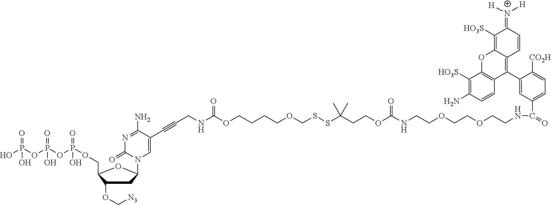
N1=C(N)C(C#CCNC(OCCCCOCSSC(CCOC(NCCOCCOCCNC(=O)C2=CC=C([CO2H])C(C3=C4C(=C([HO3S])C(=[N+]([H])[H])C=C4)OC4=C3C=CC(N)=C4[HO3S])=C2)=O)(C)C)=O)=CN(C2CC(OC[N3])C(COP(=O)(OP(=O)(OP(O)(=O)O)O)O)O2)C1=O
